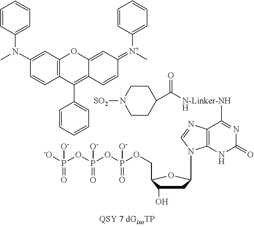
[SO2]N1CCC(C([N-Linker-NHH]C2=NC(=O)NC3=C2N=CN3C2CC(O)C(COP(OP(OP([-O])(=O)[O-])(=O)[O-])(=O)[O-])O2)=O)CC1.C1(N(C2=CC3=C(C=C2)C(C2=CC=CC=C2)=C2C(=CC(=[N+](C4=CC=CC=C4)C)C=C2)O3)C)=CC=CC=C1
